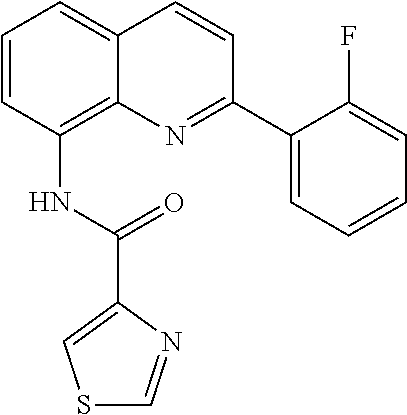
N(C1=C2C(=CC=C1)C=CC(C1=CC=CC=C1F)=N2)C(C1=CSC=N1)=O
